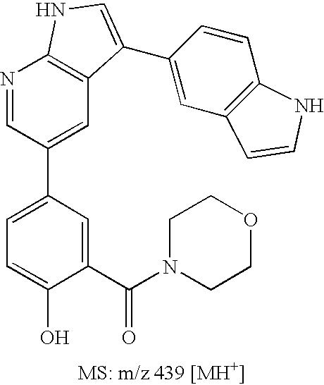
C1=C(C2=CC3=C(N=C2)NC=C3C2=CC3=C(C=C2)NC=C3)C=C(C(N2CCOCC2)=O)C(O)=C1
